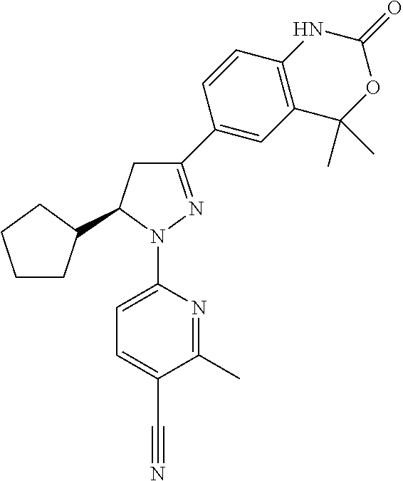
C1CC(C2CC(C3=CC4=C(C=C3)NC(=O)OC4(C)C)=NN2C2=CC=C(C#N)C(C)=N2)CC1
